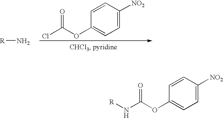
[R]N.ClC(OC1=CC=C([NO2])C=C1)=O.N(C(OC1=CC=C([NO2])C=C1)=O)[R]
